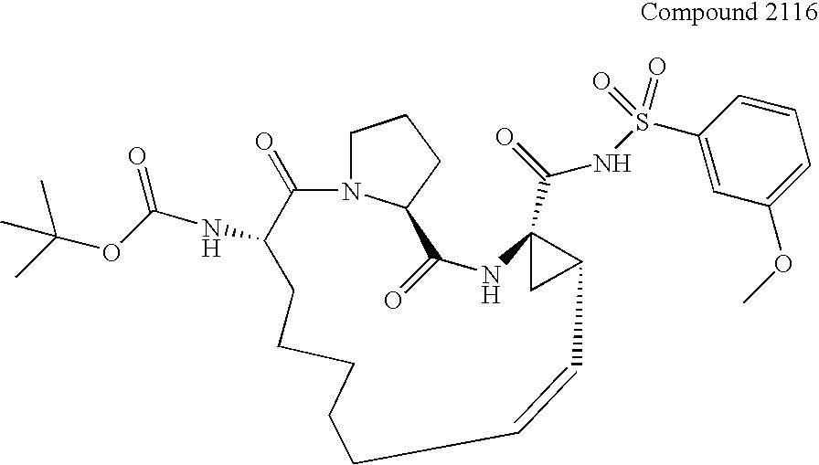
C1N2C(CC1)C(=O)NC1(C(NS(C3=CC(OC)=CC=C3)(=O)=O)=O)CC1C=CCCCCCC(NC(OC(C)(C)C)=O)C2=O
